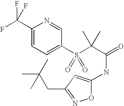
C1(C(F)(F)F)=CC=C(S(C(C(=O)NC2=CC(CC(C)(C)C)=NO2)(C)C)(=O)=O)C=N1
